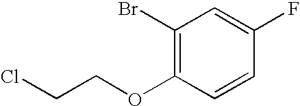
C1(Br)=C(OCCCl)C=CC(F)=C1
